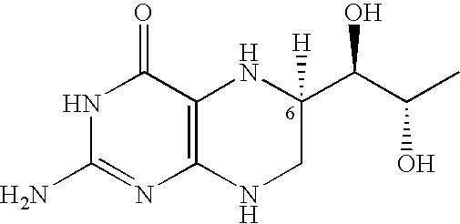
N1C(N)=NC2=C(C1=O)NC(C(O)C(O)C)([H])CN2
